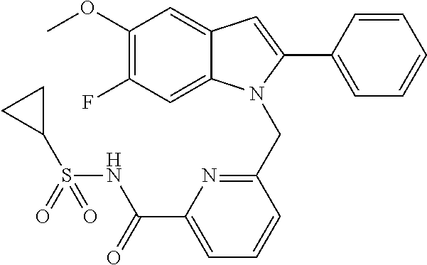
C1(OC)=C(F)C=C2C(=C1)C=C(C1=CC=CC=C1)N2CC1=NC(C(NS(C2CC2)(=O)=O)=O)=CC=C1
